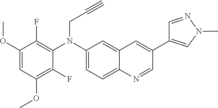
C(N(C1=C(F)C(OC)=CC(OC)=C1F)C1=CC=C2C(=C1)C=C(C1=CN(C)N=C1)C=N2)C#C
